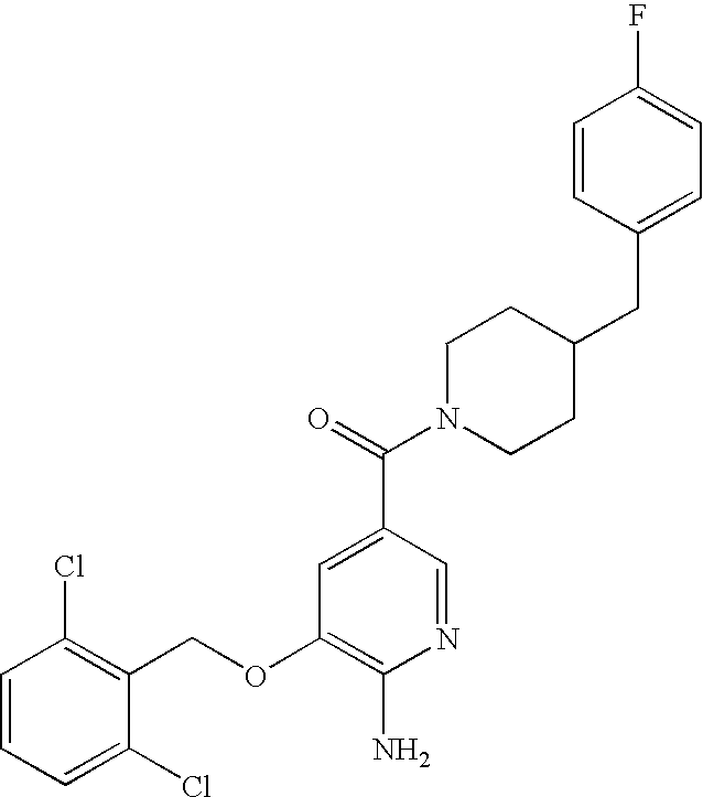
C1=CC=C(Cl)C(COC2=C(N)N=CC(C(=O)N3CCC(CC4=CC=C(F)C=C4)CC3)=C2)=C1Cl
